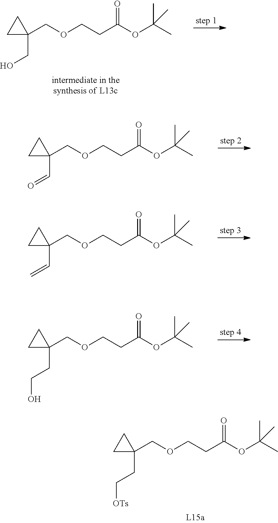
C1C(COCCC(OC(C)(C)C)=O)(CO)C1.C1C(COCCC(OC(C)(C)C)=O)(C=O)C1.C1C(COCCC(OC(C)(C)C)=O)(C=C)C1.C1C(COCCC(OC(C)(C)C)=O)(CCO)C1.C1C(COCCC(OC(C)(C)C)=O)(CC[OTs])C1
